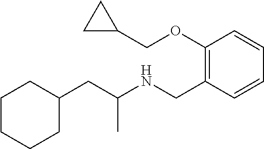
C1=CC=CC(CNC(CC2CCCCC2)C)=C1OCC1CC1
